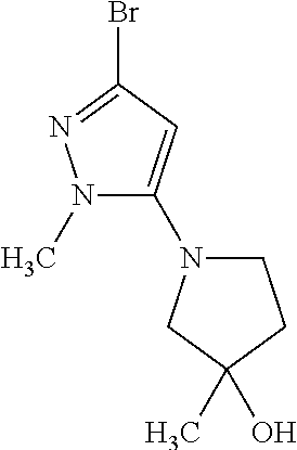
N1(C)C(N2CCC(C)(O)C2)=CC(Br)=N1
